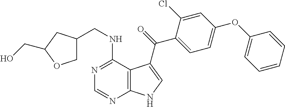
N1=C(NCC2COC(CO)C2)C2=C(N=C1)NC=C2C(=O)C1=CC=C(OC2=CC=CC=C2)C=C1Cl
